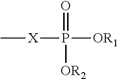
C[X]P([OR1])(=O)[OR2]
